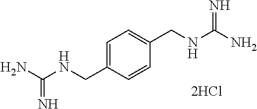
C1=C(CNC(N)=N)C=CC(CNC(N)=N)=C1
